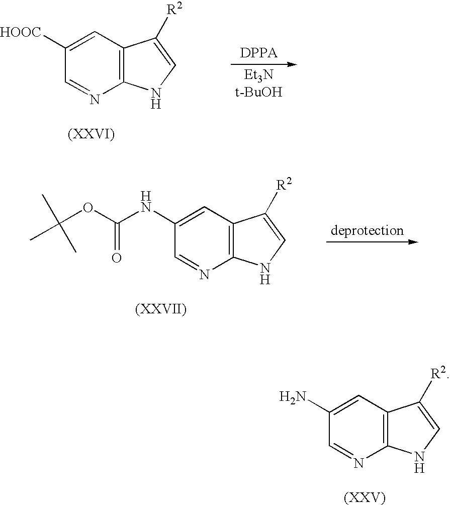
C1([HOOC])=CC2=C(N=C1)NC=C2[R2].C1(NC(OC(C)(C)C)=O)=CC2=C(N=C1)NC=C2[R2].C1(N)=CC2=C(N=C1)NC=C2[R2]
